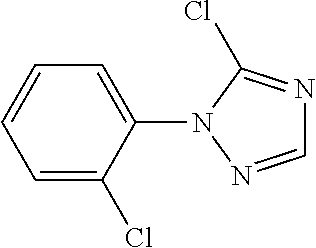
C1=C(Cl)C(N2N=CN=C2Cl)=CC=C1
